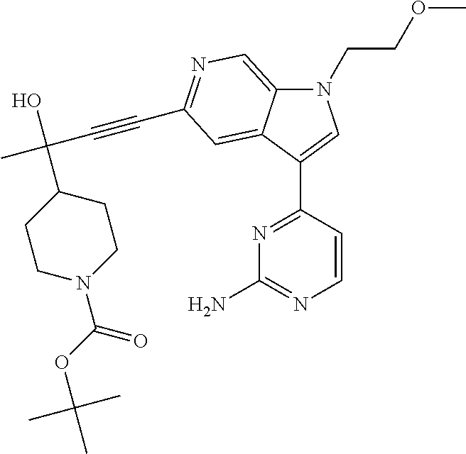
N1=C(C2=CN(CCOC)C3=CN=C(C#CC(C)(O)C4CCN(C(OC(C)(C)C)=O)CC4)C=C32)C=CN=C1N
